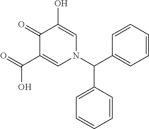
C1(=O)C(C(=O)O)=CN(C(C2=CC=CC=C2)C2=CC=CC=C2)C=C1O
